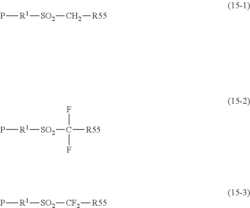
P[R1][SO2]C[R55].P[R1][SO2]C([R55])(F)F.P[R1][SO2][CF2][R55]
